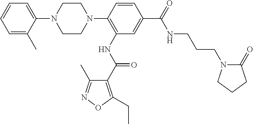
C1=CC(N2CCN(C3=CC=CC=C3C)CC2)=C(NC(=O)C2=C(CC)ON=C2C)C=C1C(=O)NCCCN1C(=O)CCC1
